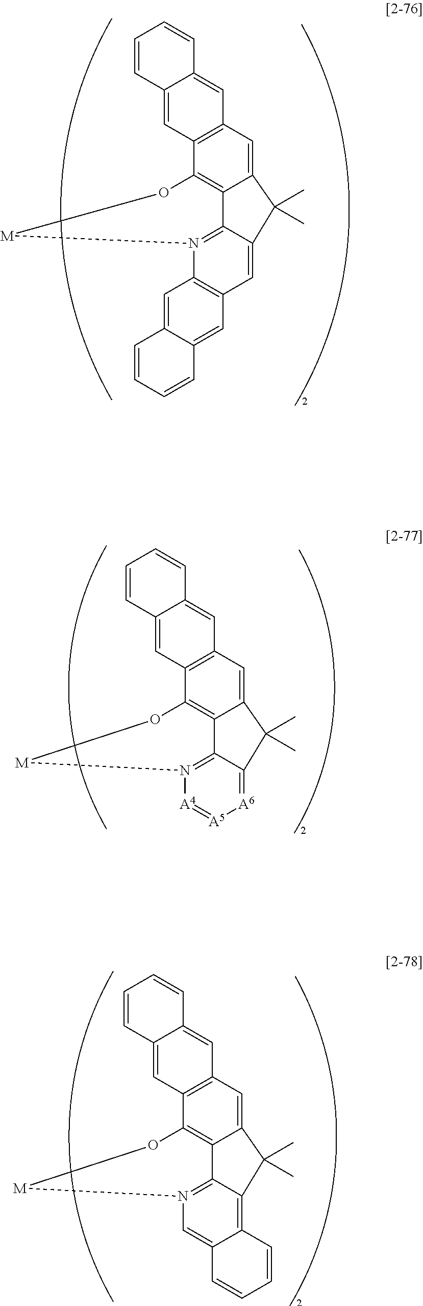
C12=CC3=C(C4=C1C1=N(C5=C(C=C1C2(C)C)C=C1C(=C5)C=CC=C1)[M]O4)C=C1C(=C3)C=CC=C1.C12=CC3=C(C4=C1C1=N([A4]=[A5][A6]=C1C2(C)C)[M]O4)C=C1C(=C3)C=CC=C1.C12=CC3=C(C4=C1C1=N(C=C5C(=C1C2(C)C)C=CC=C5)[M]O4)C=C1C(=C3)C=CC=C1
